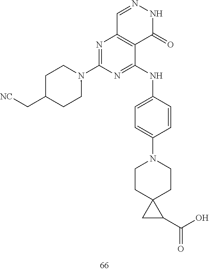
C1=NNC(=O)C2=C1N=C(N1CCC(C[NC])CC1)N=C2NC1=CC=C(N2CCC3(CC2)CC3C(O)=O)C=C1
